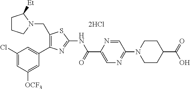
[2HCl].C1(Cl)=CC([OCF3])=CC(C2=C(CN3C([Et])CCC3)SC(NC(C3=CN=C(N4CCC(C(=O)O)CC4)C=N3)=O)=N2)=C1
